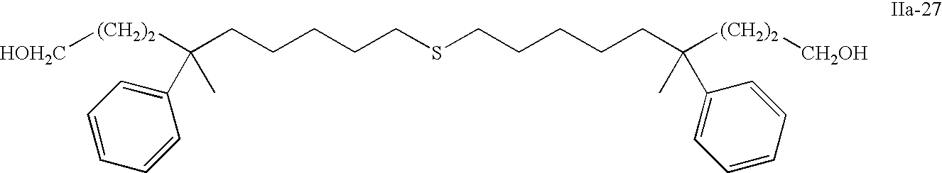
[(CH2)2](C(CCCCCSCCCCCC([(CH2)2][CH2OH])(C)C1=CC=CC=C1)(C1=CC=CC=C1)C)[CH2OH]
